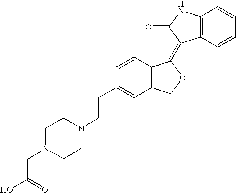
C12=C(C=CC=C1)C(=C1C3=C(CO1)C=C(CCN1CCN(CC(O)=O)CC1)C=C3)C(=O)N2
